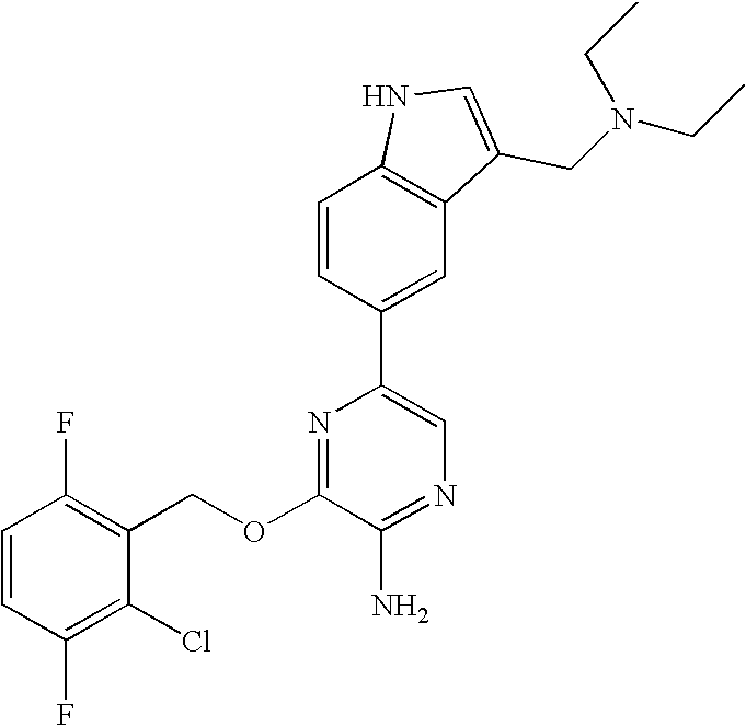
C1(OCC2=C(F)C=CC(F)=C2Cl)=NC(C2=CC3=C(C=C2)NC=C3CN(CC)CC)=CN=C1N
